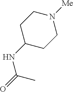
C1C(NC(=O)C)CCN([Me])C1
